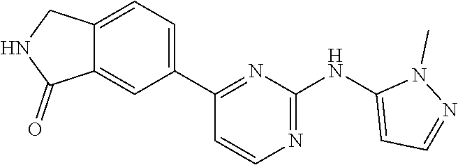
CN1N=CC=C1NC1=NC=CC(C2=CC=C3C(=C2)C(=O)NC3)=N1
